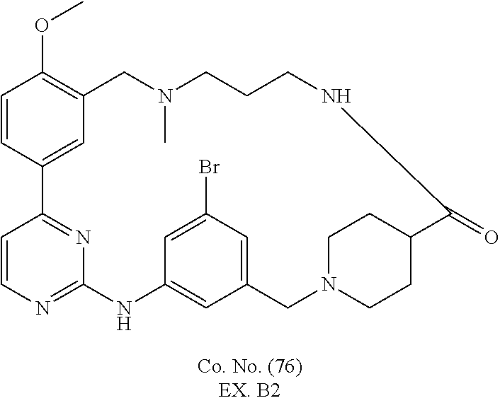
C1=CC2=NC(=N1)NC1=CC(=CC(Br)=C1)CN1CCC(CC1)C(=O)NCCCN(C)CC1=C(OC)C=CC2=C1
